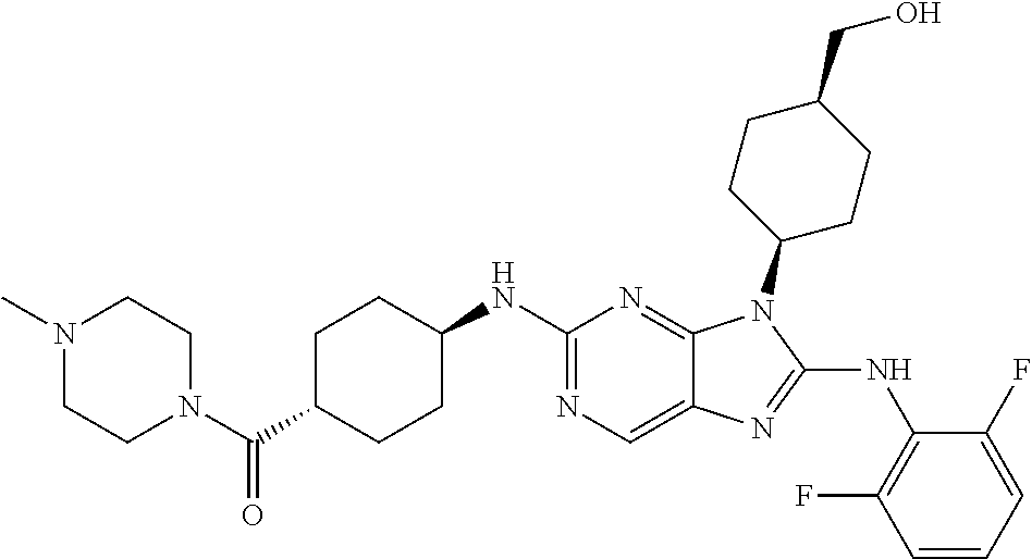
N1=C(NC2CCC(C(N3CCN(C)CC3)=O)CC2)N=C2C(=C1)N=C(NC1=C(F)C=CC=C1F)N2C1CCC(CO)CC1
